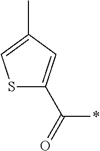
S1C(C(=O)*)=CC(C)=C1
